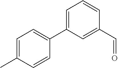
C1=C(C)C=CC(C2=CC=CC(C=O)=C2)=C1
